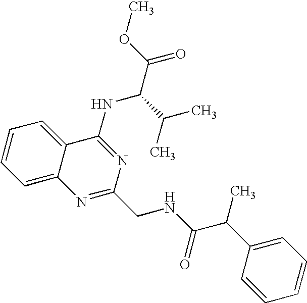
C12=CC=CC=C1C(NC(C(=O)OC)C(C)C)=NC(CNC(C(C1=CC=CC=C1)C)=O)=N2
